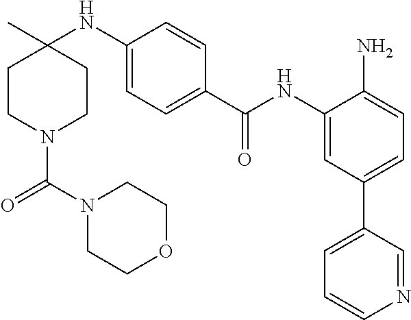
C1CN(C(=O)N2CCOCC2)CCC1(NC1=CC=C(C(NC2=CC(C3=CC=CN=C3)=CC=C2N)=O)C=C1)C
